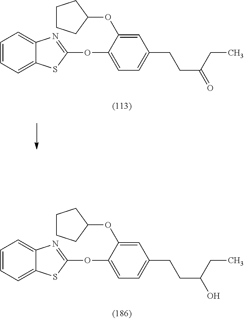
C1=CC=C2C(=C1)N=C(OC1=CC=C(CCC(=O)CC)C=C1OC1CCCC1)S2.C1=CC=C2C(=C1)N=C(OC1=CC=C(CCC(O)CC)C=C1OC1CCCC1)S2
